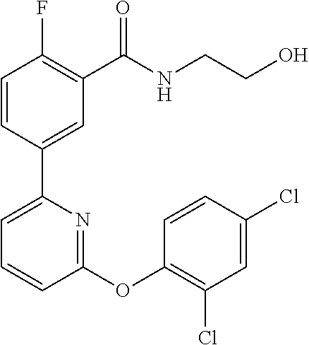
C1=CC(C2=CC=CC(OC3=C(Cl)C=C(Cl)C=C3)=N2)=CC(C(NCCO)=O)=C1F
